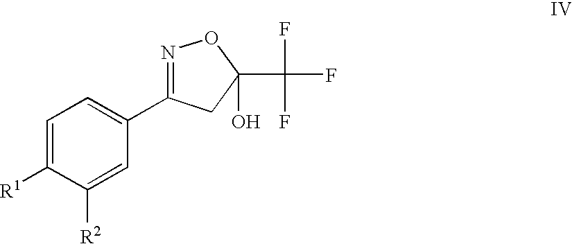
C1=C([R1])C([R2])=CC(C2=NOC(C(F)(F)F)(O)C2)=C1
